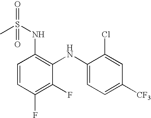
C1=CC(F)=C(F)C(NC2=CC=C([CF3])C=C2Cl)=C1NS(C)(=O)=O
